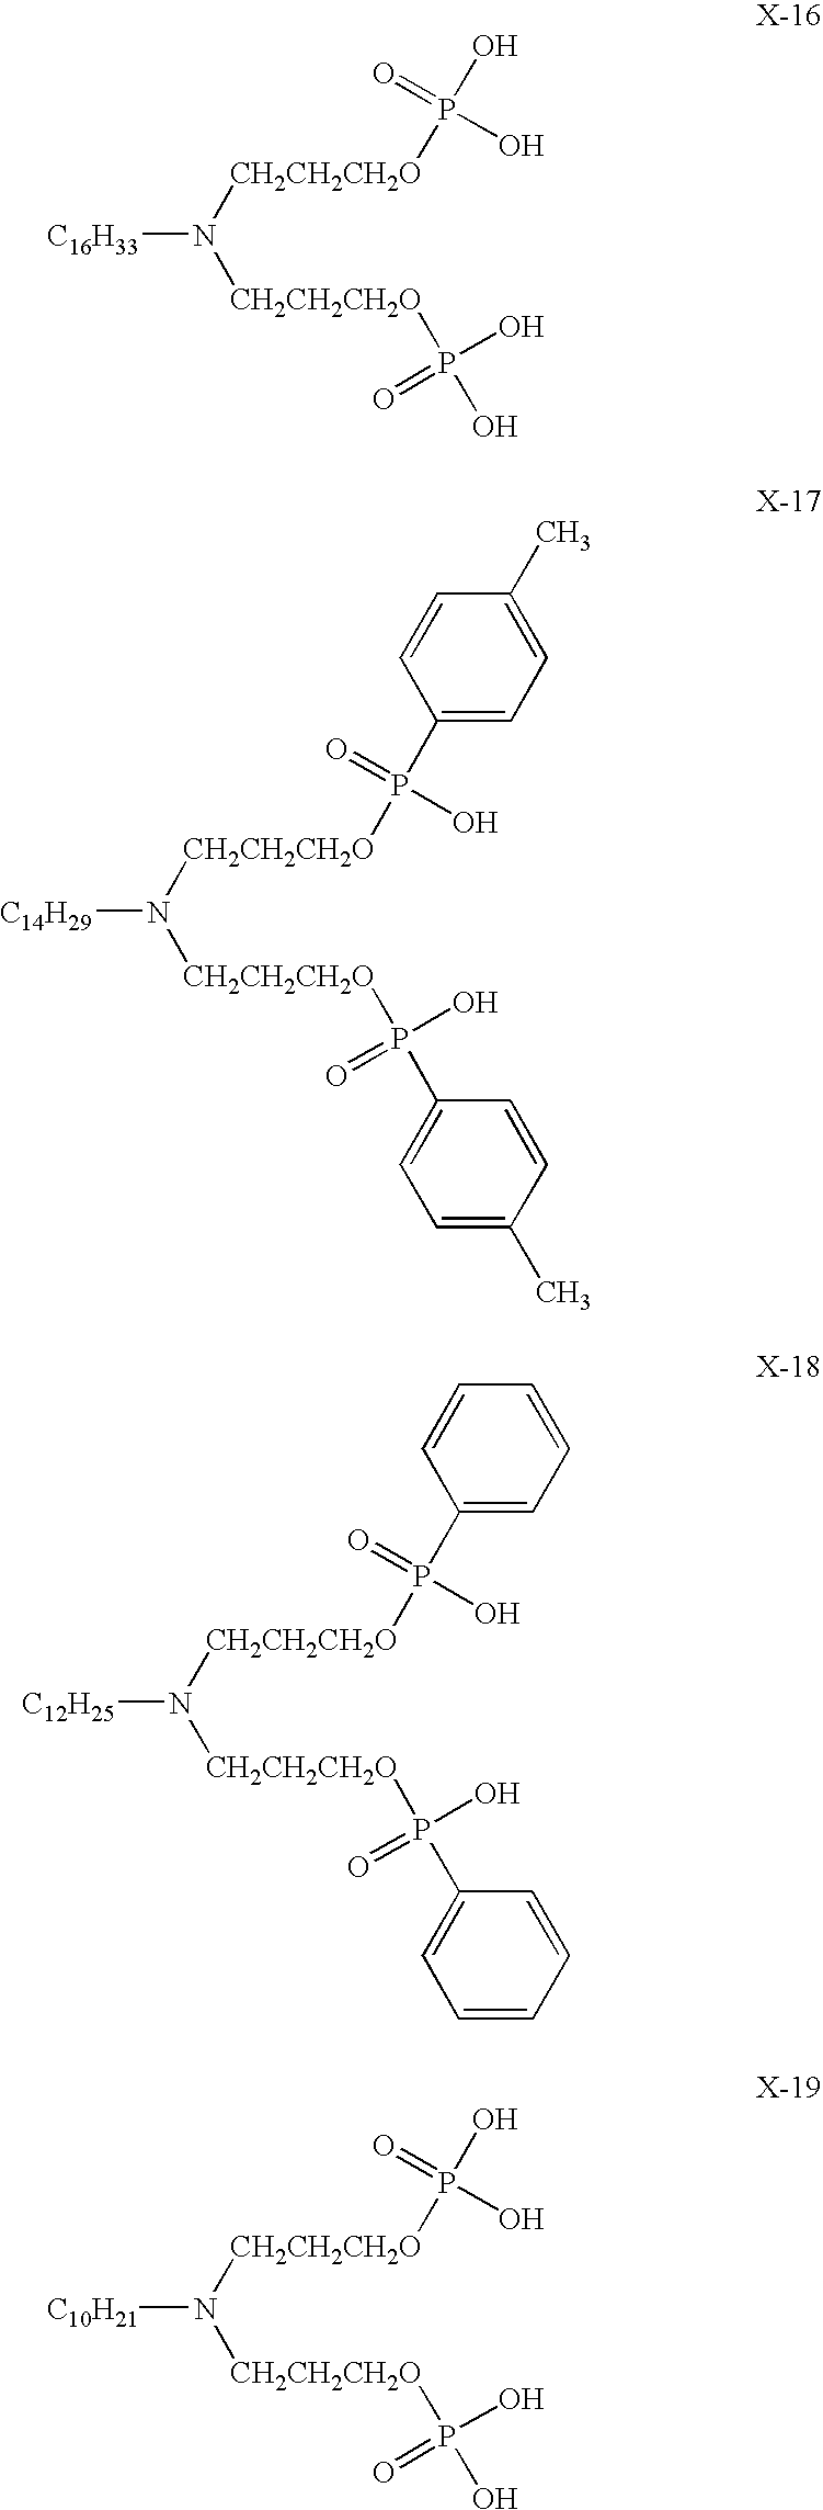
[C16H33]N([CH2CH2CH2O]P(O)(O)=O)[CH2CH2CH2O]P(O)(=O)O.[C14H29]N([CH2CH2CH2O]P(C1=CC=C(C)C=C1)(O)=O)[CH2CH2CH2O]P(C1=CC=C(C)C=C1)(=O)O.[C10H21]N([CH2CH2CH2O]P(O)(O)=O)[CH2CH2CH2O]P(O)(=O)O.[C12H25]N([CH2CH2CH2O]P(C1=CC=CC=C1)(O)=O)[CH2CH2CH2O]P(C1=CC=CC=C1)(=O)O
